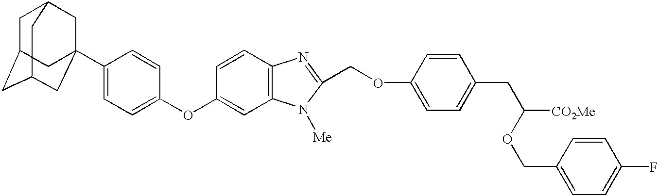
C1(C23CC4CC(CC(C2)C4)C3)=CC=C(OC2=CC3=C(C=C2)N=C(COC2=CC=C(CC([CO2Me])OCC4=CC=C(F)C=C4)C=C2)N3[Me])C=C1
